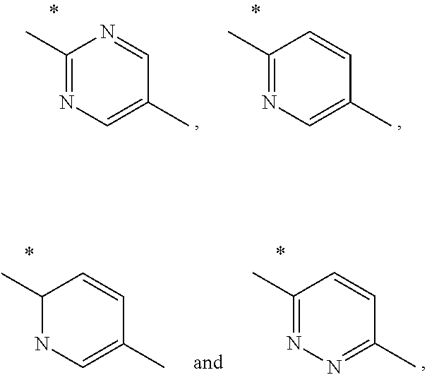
C1(C)=NC=C(C)C=N1.C1(C)=NC=C(C)C=C1.C1(C)=NN=C(C)C=C1.C1(C)NC=C(C)C=C1
